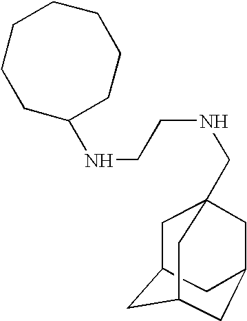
C1(NCCNCC23CC4CC(C2)CC(C4)C3)CCCCCCC1
